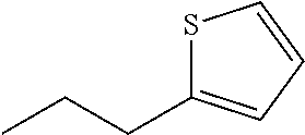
S1C(CCC)=CC=C1
